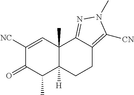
C1([NC])=CC2(C)C([H])(C(C)C1=O)CCC1=C([CN])N(C)N=C21
